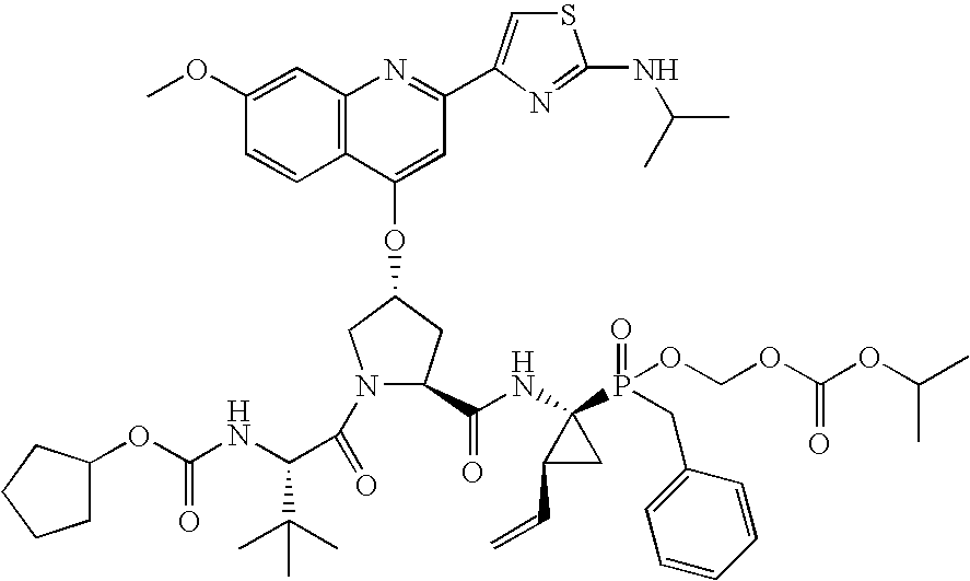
C12=C(C=C(OC)C=C1)N=C(C1=CSC(NC(C)C)=N1)C=C2OC1CC(C(NC2(P(=O)(OCOC(=O)OC(C)C)CC3=CC=CC=C3)C(C=C)C2)=O)N(C(=O)C(NC(=O)OC2CCCC2)C(C)(C)C)C1
